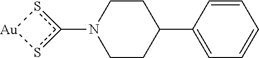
C1CC(C2=CC=CC=C2)CCN1c1s[Au]s1
